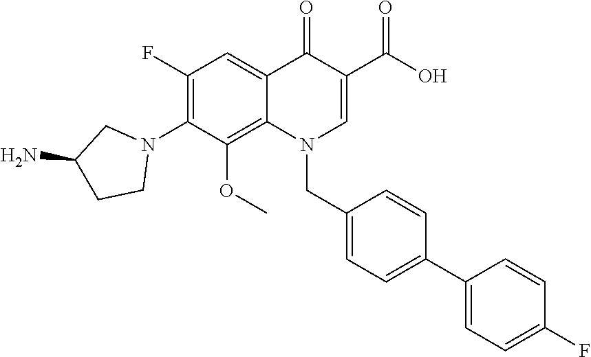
C1(F)=C(N2CC(N)CC2)C(OC)=C2C(=C1)C(=O)C(C(O)=O)=CN2CC1=CC=C(C2=CC=C(F)C=C2)C=C1
